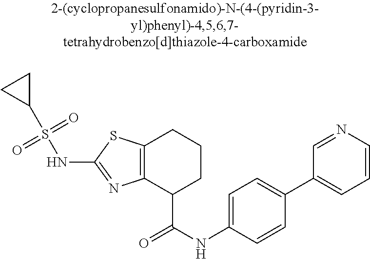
C12=C(SC(NS(C3CC3)(=O)=O)=N1)CCCC2C(NC1=CC=C(C2=CC=CN=C2)C=C1)=O
